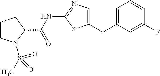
C1=C(CC2=CN=C(NC(=O)C3CCCN3S(C)(=O)=O)S2)C=C(F)C=C1
